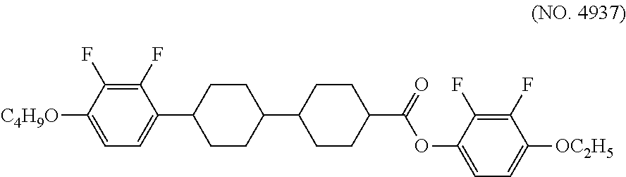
C1(F)=C(F)C([C4H9O])=CC=C1C1CCC(C2CCC(C(=O)OC3=CC=C([OC2H5])C(F)=C3F)CC2)CC1
